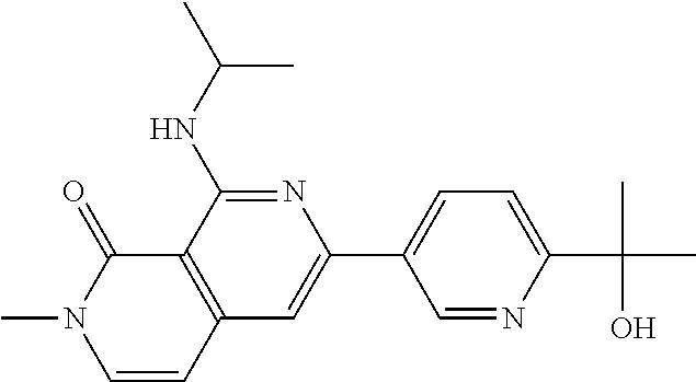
N1=C(NC(C)C)C2=C(C=C1C1=CC=C(C(C)(O)C)N=C1)C=CN(C)C2=O
